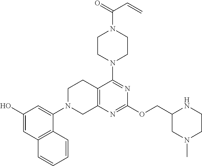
C1N(C2=CC(O)=CC3=C2C=CC=C3)CC2=C(C1)C(N1CCN(C(=O)C=C)CC1)=NC(OCC1NCCN(C)C1)=N2
